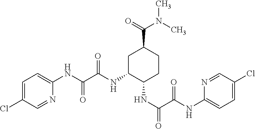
C1C(NC(C(NC2=CC=C(Cl)C=N2)=O)=O)C(NC(=O)C(NC2=CC=C(Cl)C=N2)=O)CCC1C(=O)N(C)C
